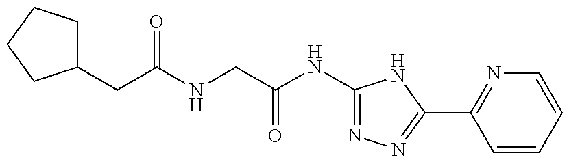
C(NCC(NC1=NN=C(C2=NC=CC=C2)N1)=O)(CC1CCCC1)=O
